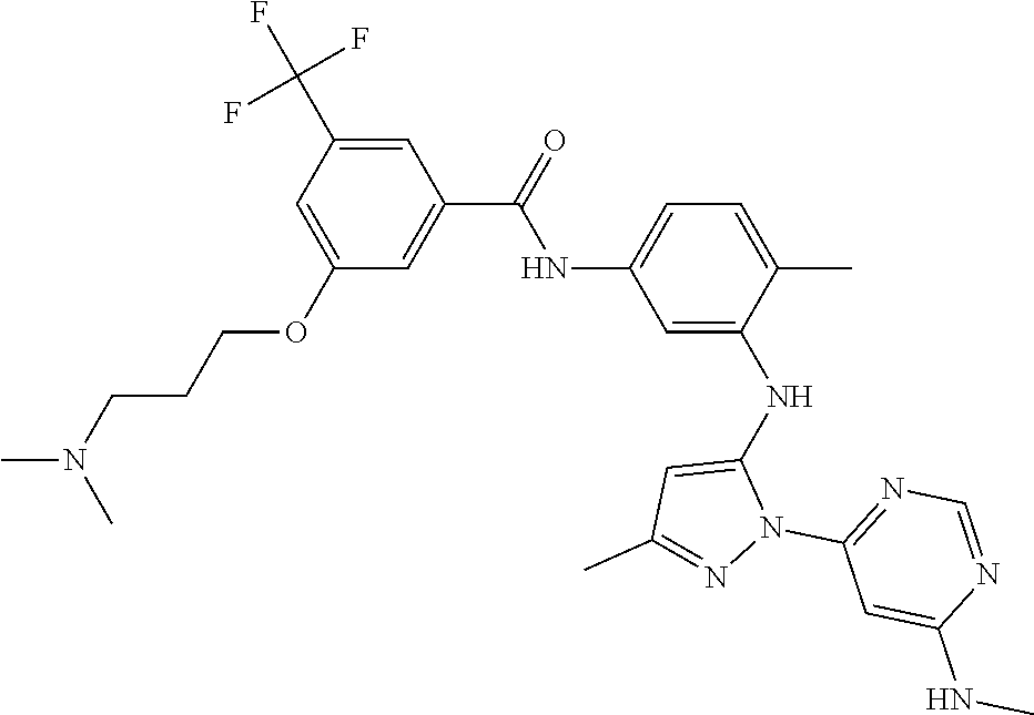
C1(NC(C2=CC(OCCCN(C)C)=CC(C(F)(F)F)=C2)=O)=CC=C(C)C(NC2=CC(C)=NN2C2=NC=NC(NC)=C2)=C1
